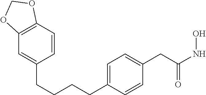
C1=CC2=C(C=C1CCCCC1=CC=C(CC(NO)=O)C=C1)OCO2
